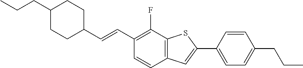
CCCC1CCC(C=CC2=C(F)C3=C(C=C2)C=C(C2=CC=C(CCC)C=C2)S3)CC1
